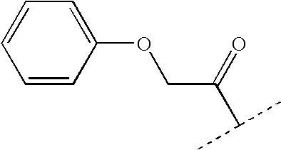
C1=CC(OCC(C(C)C)=O)=CC=C1
